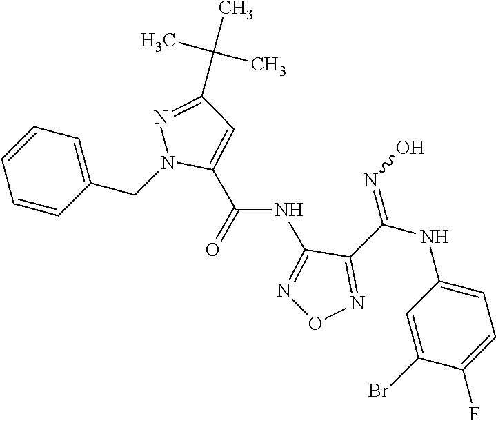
C(NC1=NON=C1C(NC1=CC=C(F)C(Br)=C1)=NO)(=O)C1=CC(C(C)(C)C)=NN1CC1=CC=CC=C1
